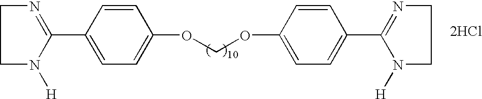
C1(C2=NCCN2[H])=CC=C(OCOC2=CC=C(C3=NCCN3[H])C=C2)C=C1.[2HCl]
